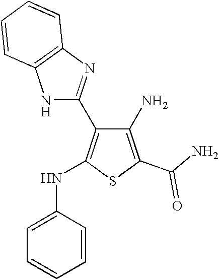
C1(N)=C(C(N)=O)SC(NC2=CC=CC=C2)=C1C1=NC2=C(N1)C=CC=C2
